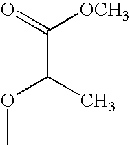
C(C(OC)C)(=O)[OCH3]
